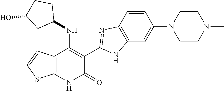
C1=CC2=C(C=C1N1CCN(C)CC1)NC(C1=C(NC3CCC(O)C3)C3=C(NC1=O)SC=C3)=N2
